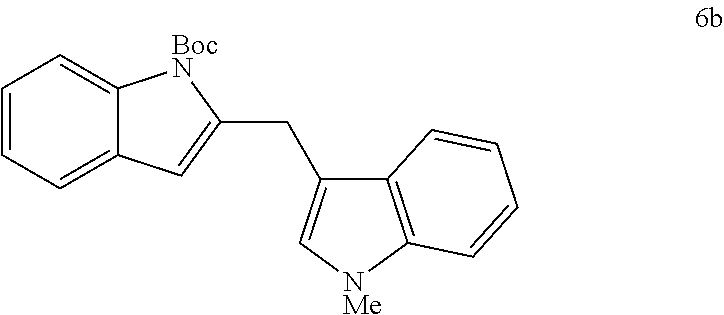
C1=CC=C2C(=C1)[BocN]C(CC1=C[NMe]C3=C1C=CC=C3)=C2
